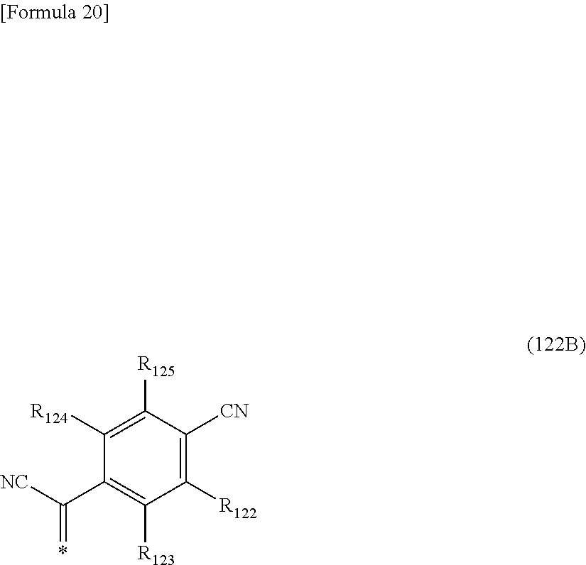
C1([R124])=C([R125])C([CN])=C([R122])C([R123])=C1C(=*)[NC]
